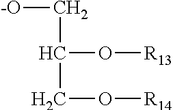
[-O]CC(O[R13])CO[R14]
